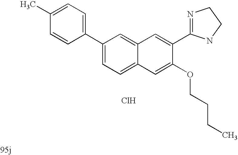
C1=C(C2=NCCN2)C(OCCCC)=CC2=CC=C(C3=CC=C(C)C=C3)C=C12.Cl
